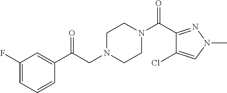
C1=CC(C(CN2CCN(C(C3=NN(C)C=C3Cl)=O)CC2)=O)=CC(F)=C1
